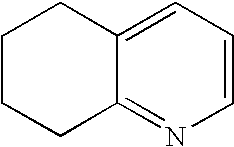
C1CCC2=NC=CC=C2C1
